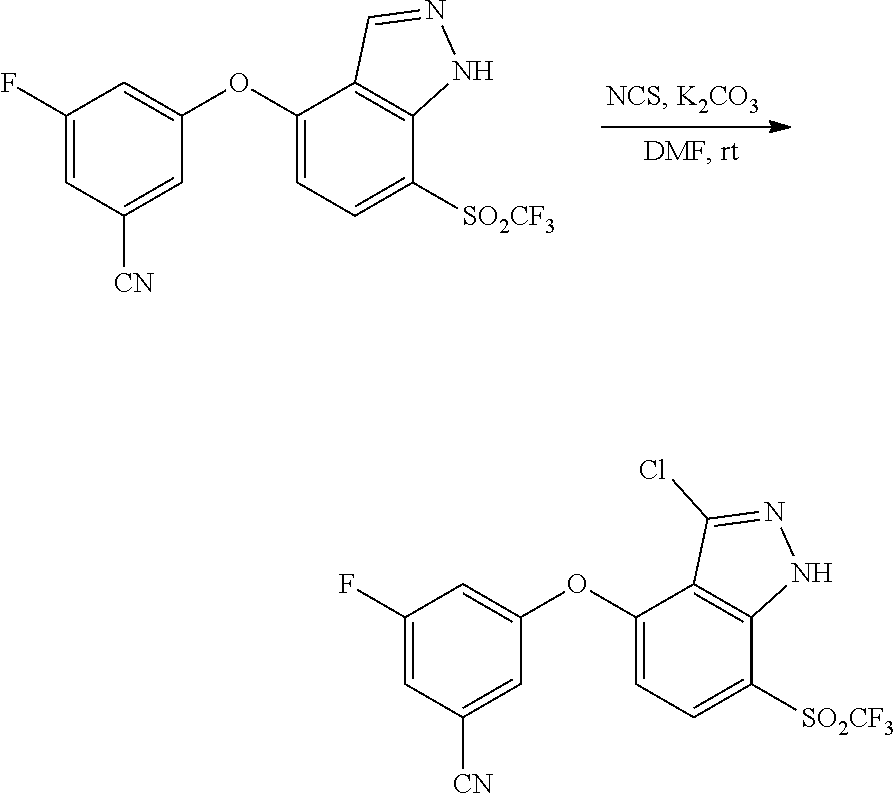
C1(OC2=CC(F)=CC([CN])=C2)=CC=C([SO2CF3])C2=C1C=NN2.C1(OC2=CC(F)=CC([CN])=C2)=CC=C([SO2CF3])C2=C1C(Cl)=NN2
